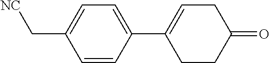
C1=CC(C2=CCC(=O)CC2)=CC=C1C[NC]
